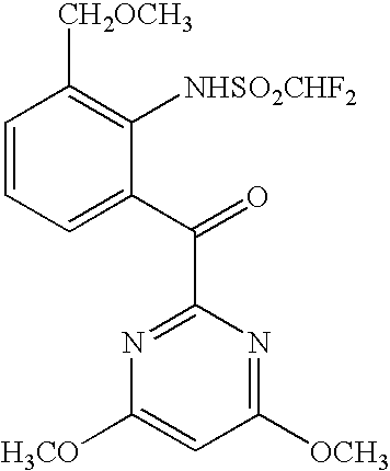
C1=CC=C(C(=O)C2=NC([H3CO])=CC([OCH3])=N2)C([NHSO2CHF2])=C1[CH2OCH3]
